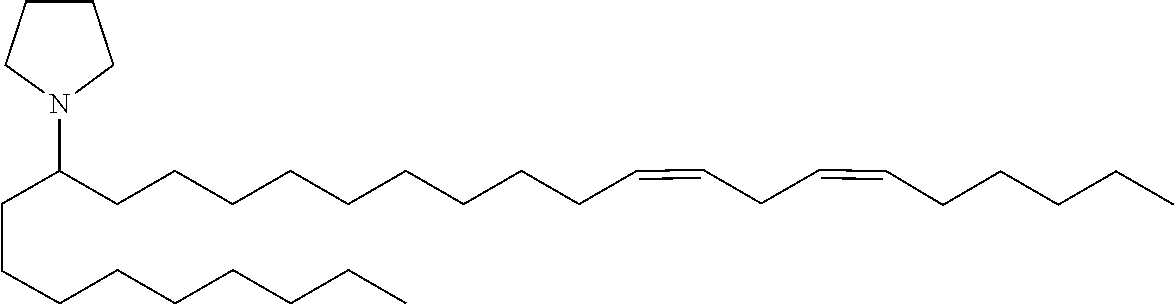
C(CCC(N1CCCC1)CCCCCCCCCC=CCC=CCCCCC)CCCCCC
